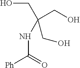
OCC(NC([Ph])=O)(CO)CO
